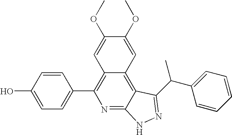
C1=C(O)C=CC(C2=C3C(=C4C(=N2)NN=C4C(C2=CC=CC=C2)C)C=C(OC)C(OC)=C3)=C1
